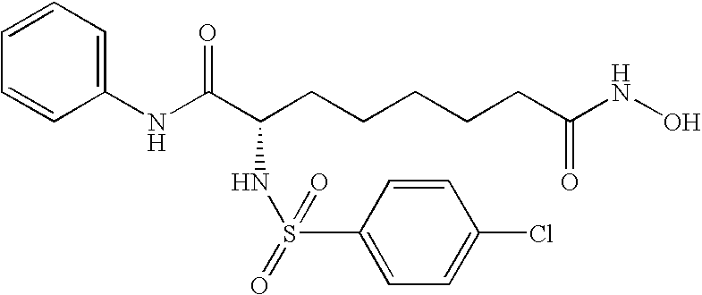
C1(NC(C(CCCCCC(NO)=O)NS(=O)(=O)C2=CC=C(Cl)C=C2)=O)=CC=CC=C1
